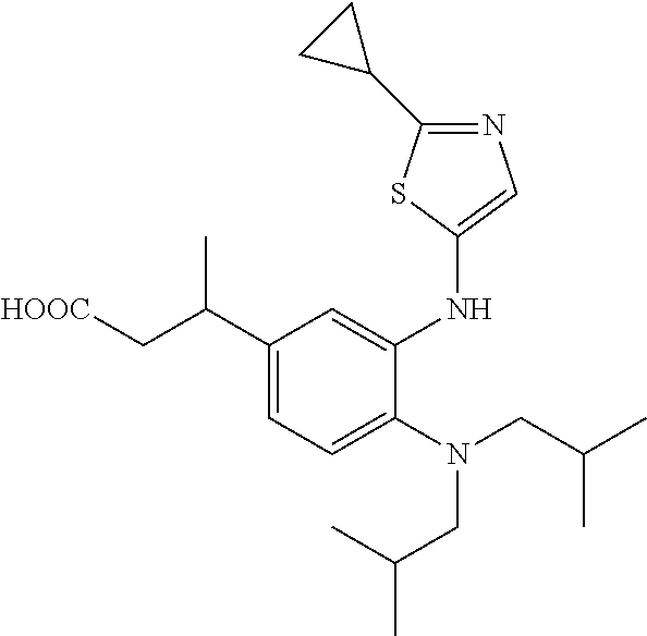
C1(C(C[HOOC])C)=CC=C(N(CC(C)C)CC(C)C)C(NC2=CN=C(C3CC3)S2)=C1
